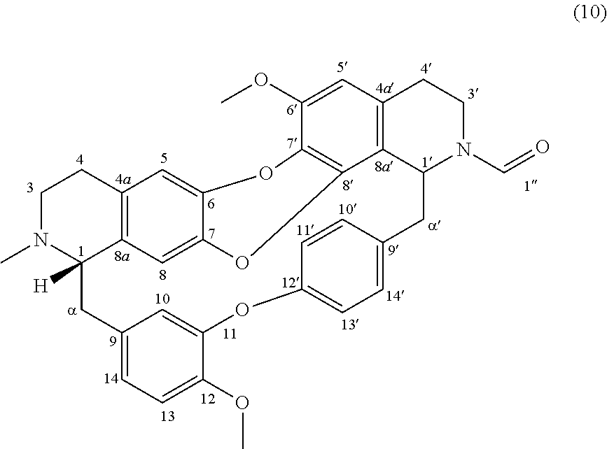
C1N(C)C2([H])C3=C(C1)C=C1C(=C3)OC3=C(O1)C(OC)=CC1=C3C(CC3=CC=C(OC4=CC(=CC=C4OC)C2)C=C3)N(C=O)CC1
